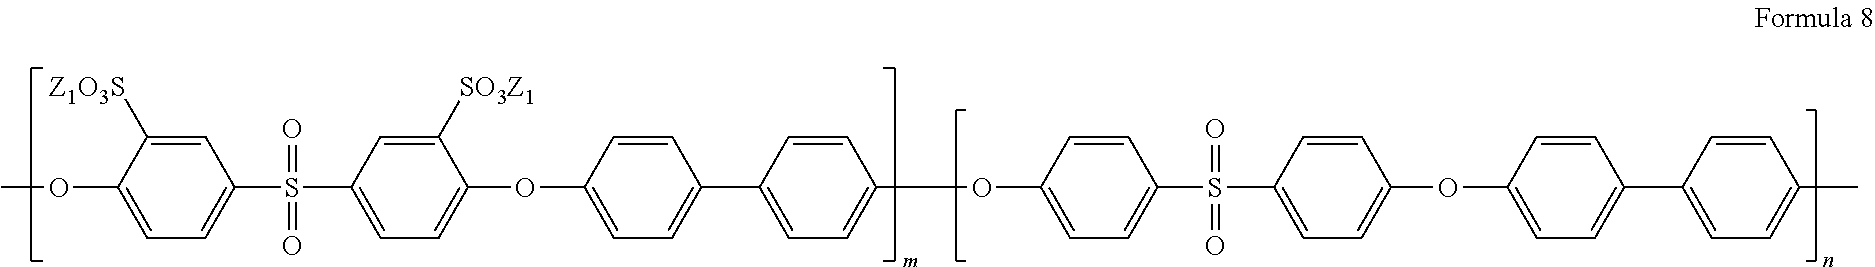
COC1=CC=C(S(C2=CC=C(OC3=CC=C(C4=CC=C(OC5=CC=C(S(C6=CC=C(OC7=CC=C(C8=CC=C(C)C=C8)C=C7)C=C6)(=O)=O)C=C5)C=C4)C=C3)C([SO3Z1])=C2)(=O)=O)C=C1[Z1O3S]
